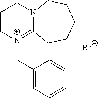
C1(C[N+]2=C3N(CCC2)CCCCC3)=CC=CC=C1.[Br-]
